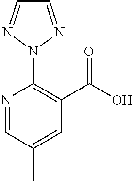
C1(N2N=CC=N2)=C(C(O)=O)C=C(C)C=N1
